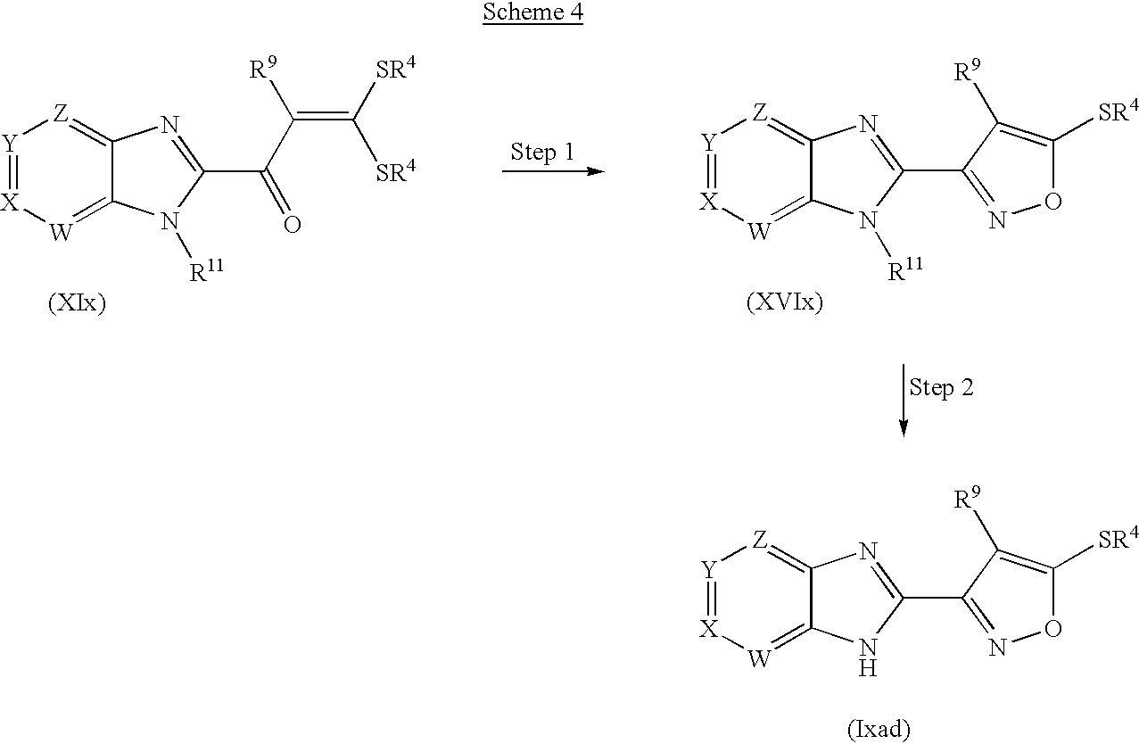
[Y]1=[X][W]=C2C(=[Z]1)N=C(C(C(=C([SR4])[SR4])[R9])=O)N2[R11].[Y]1=[X][W]=C2C(=[Z]1)N=C(C1=NOC([SR4])=C1[R9])N2[R11].[Y]1=[X][W]=C2C(=[Z]1)N=C(C1=NOC([SR4])=C1[R9])N2
